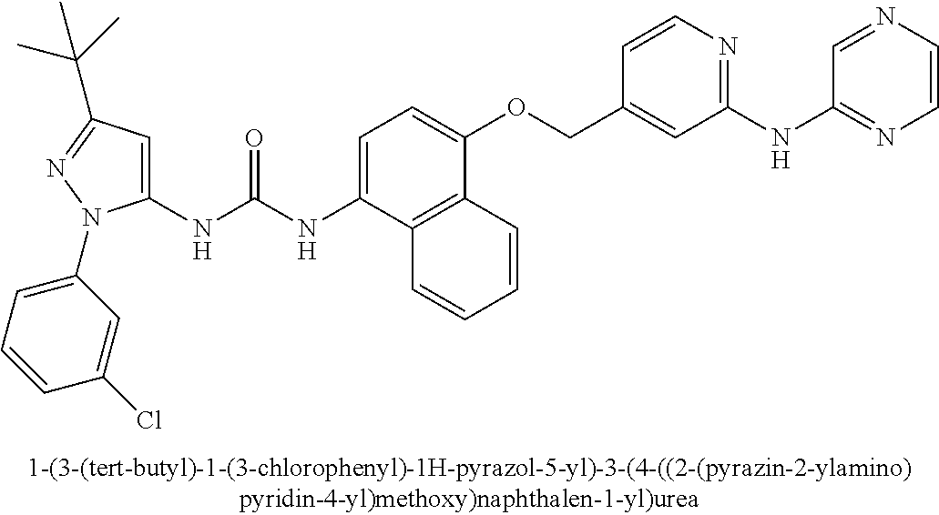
C1(NC(NC2=CC=C(OCC3=CC(NC4=NC=CN=C4)=NC=C3)C3=C2C=CC=C3)=O)=CC(C(C)(C)C)=NN1C1=CC=CC(Cl)=C1
